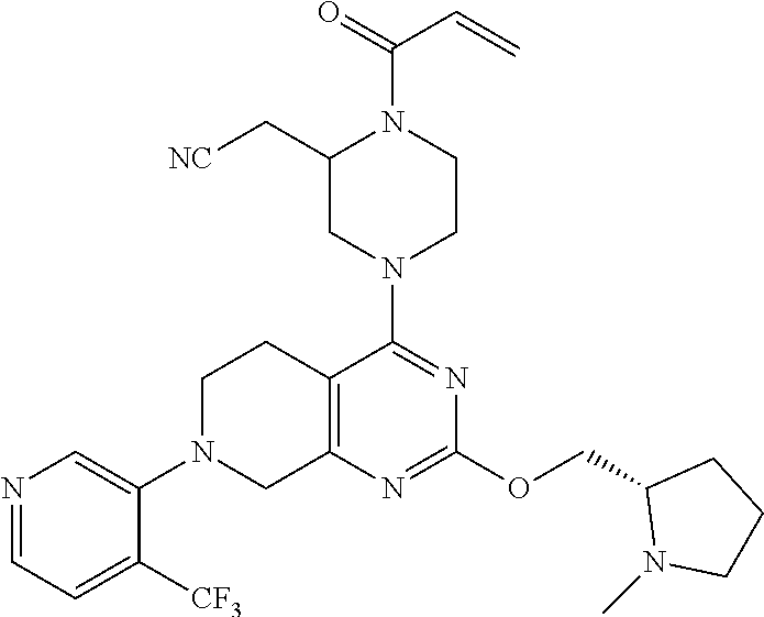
C1N(C2=CN=CC=C2[CF3])CC2=C(C1)C(N1CCN(C(=O)C=C)C(C[NC])C1)=NC(OCC1N(C)CCC1)=N2
